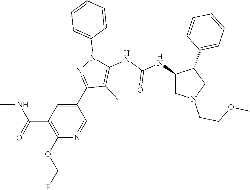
C1N(CCOC)CC(C2=CC=CC=C2)C1NC(NC1=C(C)C(C2=CC(C(=O)NC)=C(OCF)N=C2)=NN1C1=CC=CC=C1)=O
